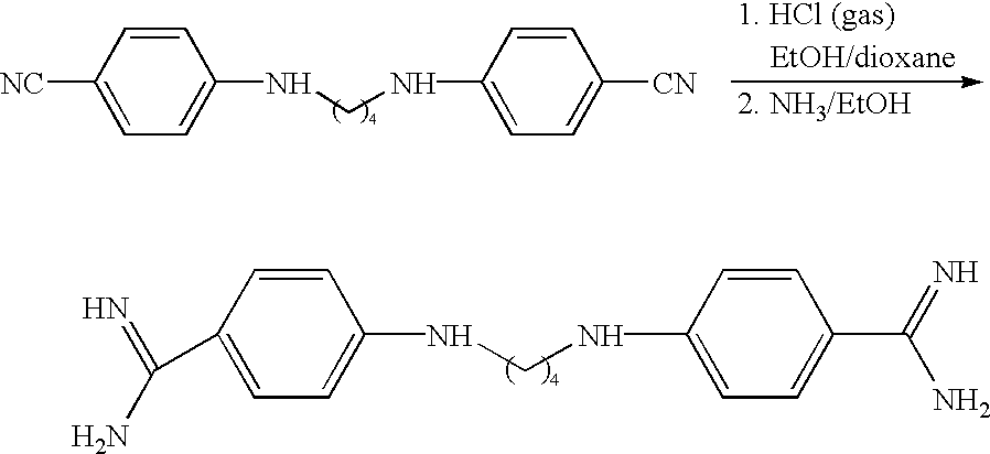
C1(C(=N)N)=CC=C(NCNC2=CC=C(C(N)=N)C=C2)C=C1.C1([NC])=CC=C(NCNC2=CC=C([CN])C=C2)C=C1
